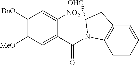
C1([BnO])=C([MeO])C=C(C(N2C3=C(C=CC=C3)CC2[OHC])=O)C([NO2])=C1
